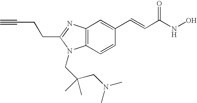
C12=C(N=C(CCC#C)N1CC(C)(CN(C)C)C)C=C(C=CC(NO)=O)C=C2
